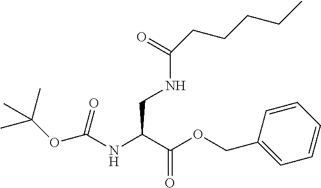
C(=O)(NCC(NC(OC(C)(C)C)=O)C(OCC1=CC=CC=C1)=O)CCCCC
